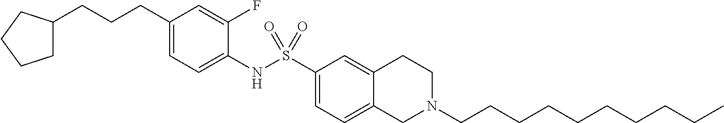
C1(CCCC2CCCC2)=CC=C(NS(C2=CC=C3C(=C2)CCN(CCCCCCCCCC)C3)(=O)=O)C(F)=C1
